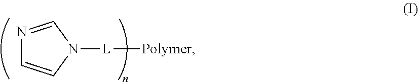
N1=CN([L][Polymer])C=C1
